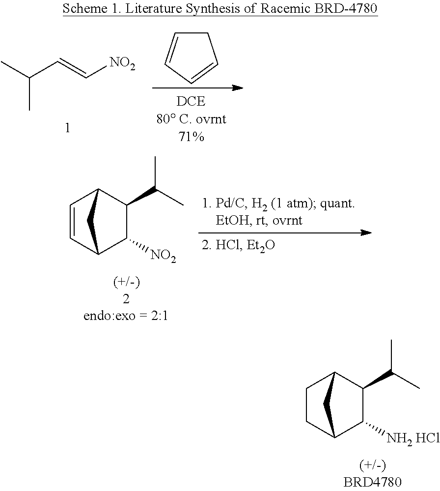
CC(C=C[NO2])C.C1C=CC=C1.C1=CC2C([NO2])C(C(C)C)C1C2.C1CC2C([NH2 HCl])C(C(C)C)C1C2
